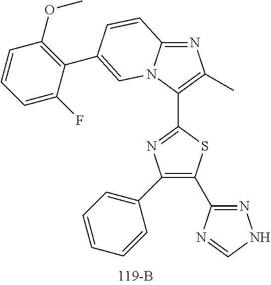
C1(C2=NNC=N2)=C(C2=CC=CC=C2)N=C(C2=C(C)N=C3N2C=C(C2=C(OC)C=CC=C2F)C=C3)S1
